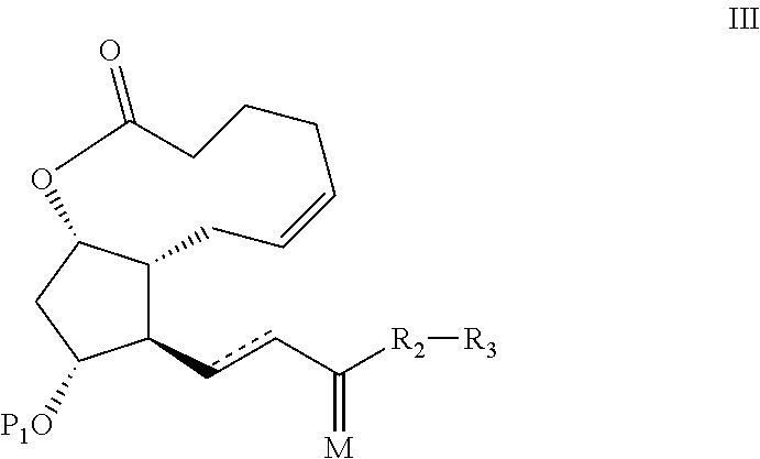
C12C(ccC([R2][R3])=[M])C([P1O])CC1OC(=O)CCCC=CC2
